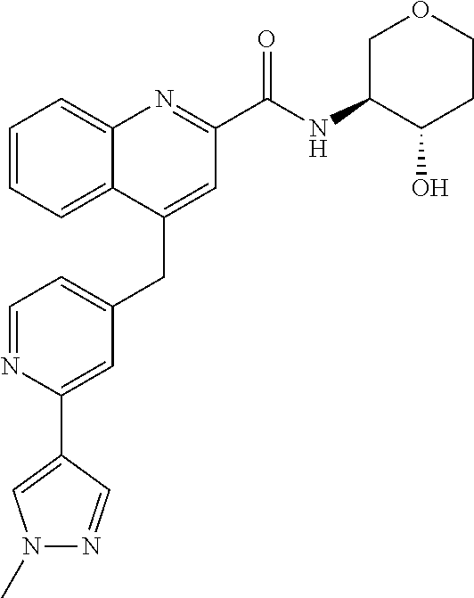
C1=NC(C2=CN(C)N=C2)=CC(CC2=CC(C(NC3C(O)CCOC3)=O)=NC3=CC=CC=C23)=C1
